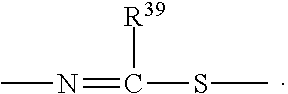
CN=C(SC)[R39]
